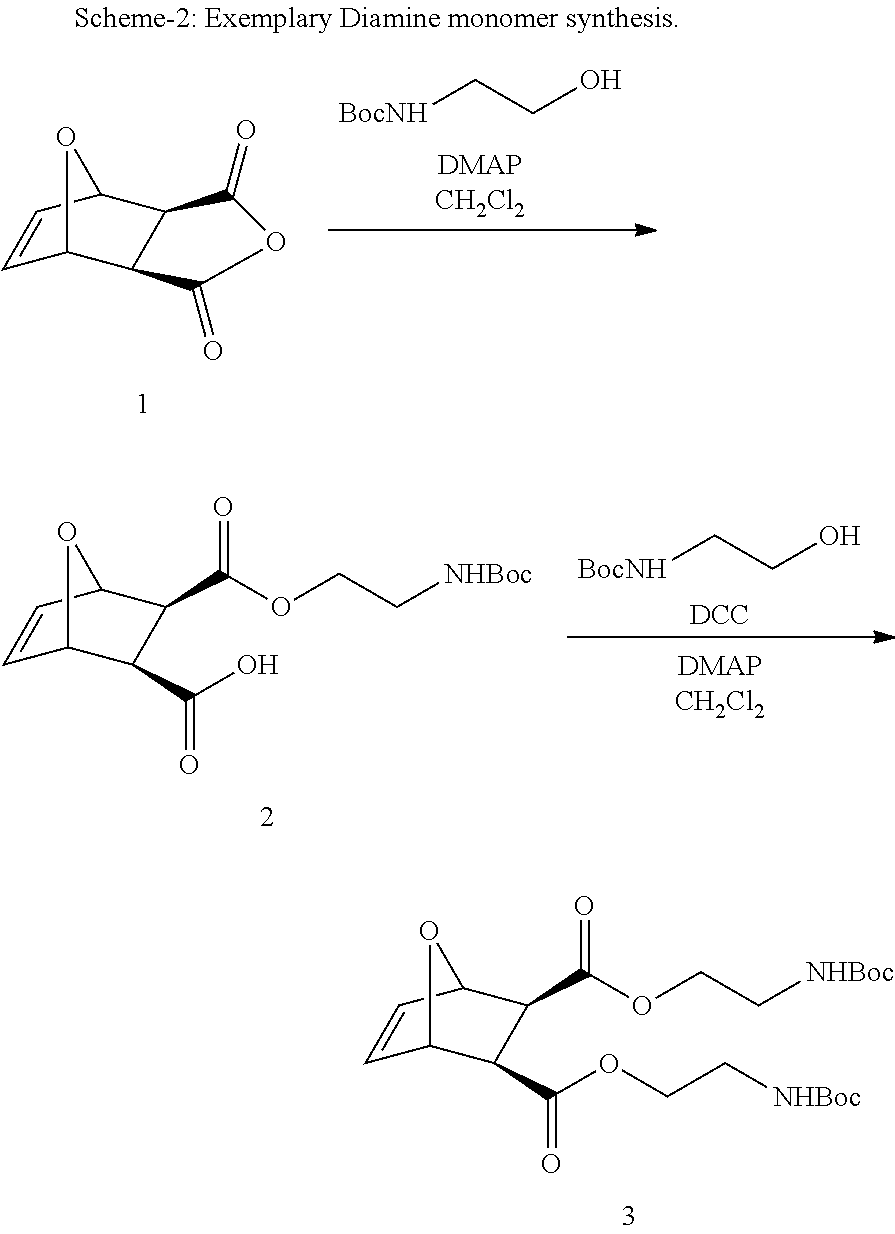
C1=CC2C(C(=O)OCC[NHBoc])C(C(=O)O)C1O2.[BocNH]CCO.[DCC].C1=CC2C(C(=O)OCC[NHBoc])C(C(=O)OCC[NHBoc])C1O2.C1=CC2C3C(C1O2)C(=O)OC3=O.[BocNH]CCO
